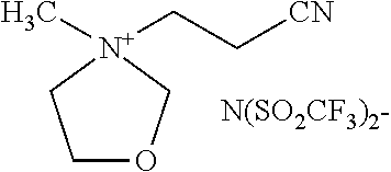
C1OC[N+](CC[CN])(C)C1
